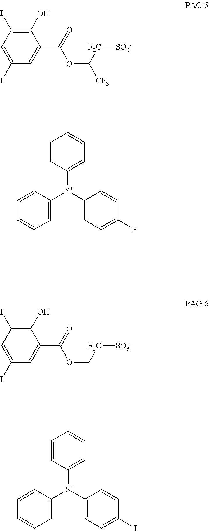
C1(O)=C(I)C=C(I)C=C1C(=O)OC[F2C][SO3-].C1=CC([S+](C2=CC=CC=C2)C2=CC=C(F)C=C2)=CC=C1.C1(O)=C(I)C=C(I)C=C1C(=O)OC([F2C][SO3-])[CF3].C1=CC([S+](C2=CC=CC=C2)C2=CC=C(I)C=C2)=CC=C1
